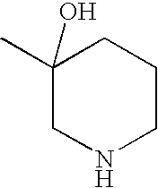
C1(C)(O)CNCCC1
